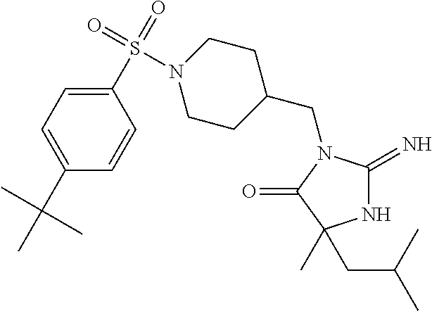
N1C(=N)N(CC2CCN(S(C3=CC=C(C(C)(C)C)C=C3)(=O)=O)CC2)C(=O)C1(CC(C)C)C
